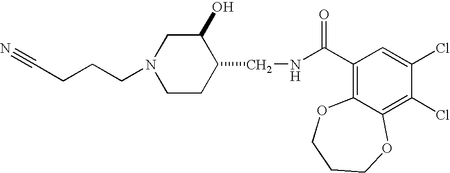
C(CN1CCC(CNC(C2=C3C(=C(Cl)C(Cl)=C2)OCCCO3)=O)C(O)C1)CC#N
